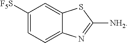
C12=CC([F5S])=CC=C1N=C([NH2])S2
